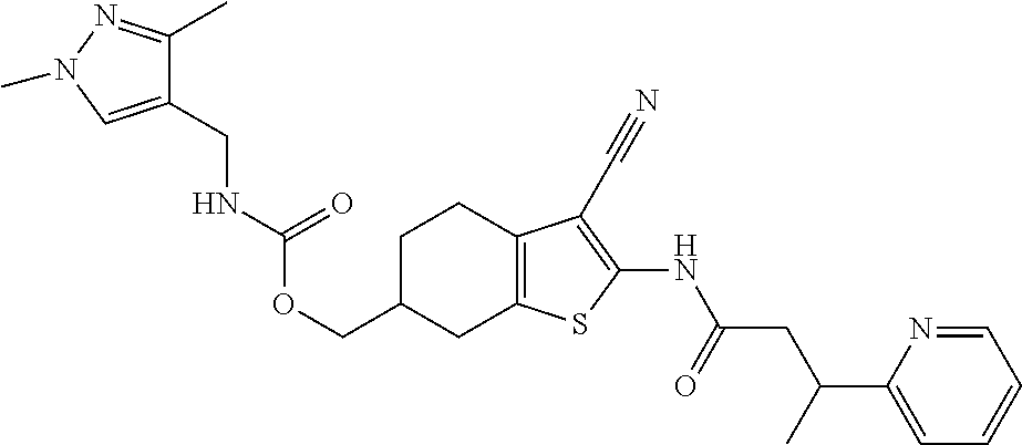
C(C1CC2=C(CC1)C(C#N)=C(NC(CC(C1=CC=CC=N1)C)=O)S2)OC(=O)NCC1=CN(C)N=C1C
